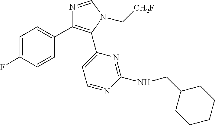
C1=C(F)C=CC(C2=C(C3=CC=NC(NCC4CCCCC4)=N3)N(C[CH2F])C=N2)=C1
